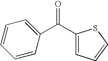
C1(C(C2=CC=CS2)=O)=CC=CC=C1
